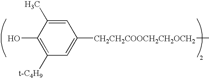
C1=C([CH2CH2COOCH2CH2OCH2]C)C=C(C)C(O)=C1[t-C4H9]
